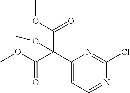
C(C1=CC=NC(Cl)=N1)(C(OC)=O)(C(OC)=O)OC
